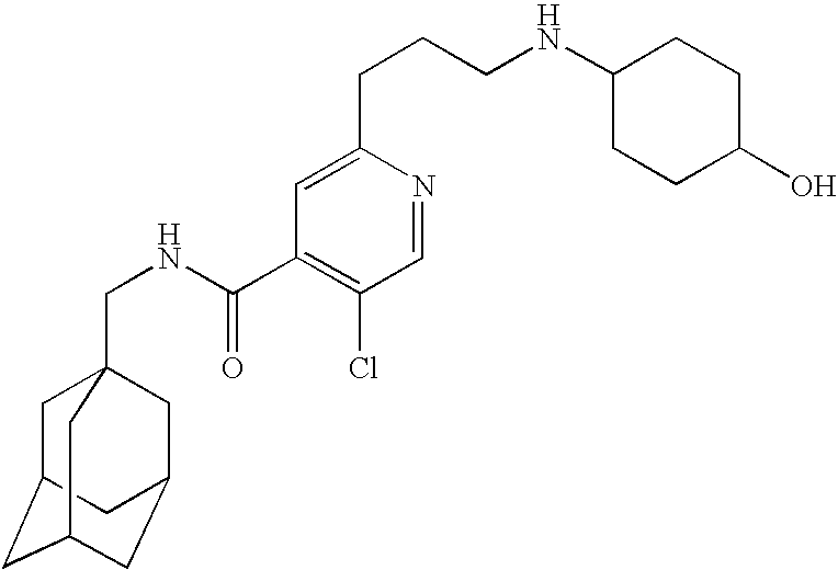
C1C2CC3CC(CC1(CNC(C1=C(Cl)C=NC(CCCNC4CCC(O)CC4)=C1)=O)C3)C2
